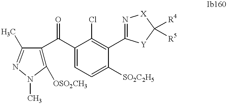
C1([OSO2CH3])=C(C(C2=CC=C([SO2C2H5])C(C3=N[X]C([R4])([R5])[Y]3)=C2Cl)=O)C(C)=NN1C
